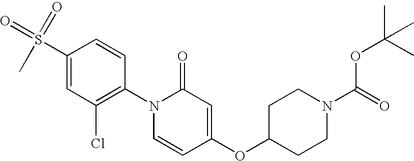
C1=CC(N2C=CC(OC3CCN(C(=O)OC(C)(C)C)CC3)=CC2=O)=C(Cl)C=C1S(C)(=O)=O
